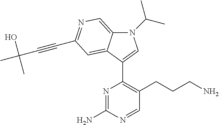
N1(C(C)C)C2=CN=C(C#CC(C)(O)C)C=C2C(C2=C(CCCN)C=NC(N)=N2)=C1
